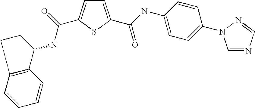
C1=C(C(=O)NC2=CC=C(N3C=NC=N3)C=C2)SC(C(=O)NC2CCC3=C2C=CC=C3)=C1
